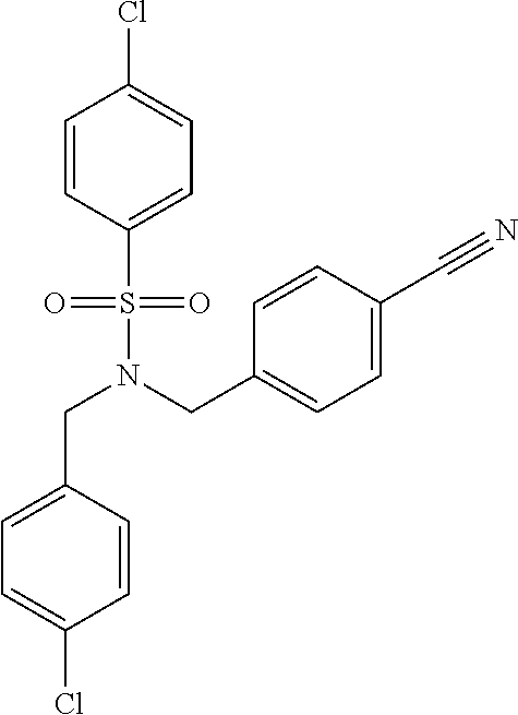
C1=CC(S(=O)(=O)N(CC2=CC=C(C#N)C=C2)CC2=CC=C(Cl)C=C2)=CC=C1Cl
